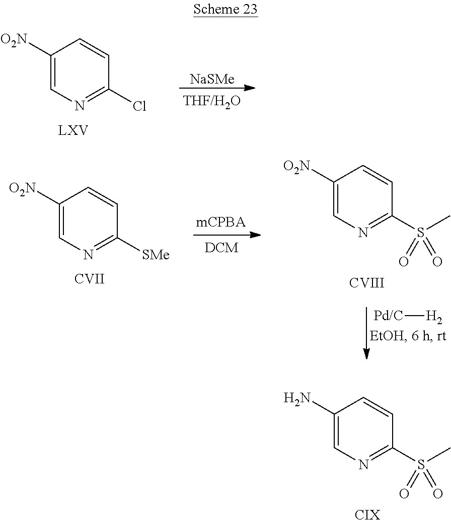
C1([O2N])=CN=C(Cl)C=C1.[NaSMe].[Pd/C][H2].C1([O2N])=CN=C([SMe])C=C1.[CVII].C1([O2N])=CN=C(S(=O)(C)=O)C=C1.[CVIII].C1(N)=CN=C(S(=O)(C)=O)C=C1.[CIX]
